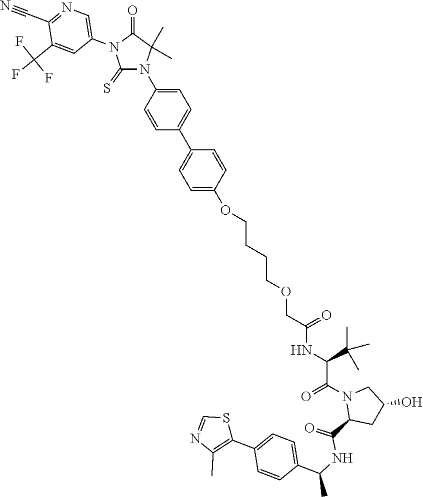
C1(=S)N(C2=CC=C(C3=CC=C(OCCCCOCC(NC(C(C)(C)C)C(N4C(C(=O)NC(C)C5=CC=C(C6=C(C)N=CS6)C=C5)CC(O)C4)=O)=O)C=C3)C=C2)C(C)(C)C(=O)N1C1=CN=C(C#N)C(C(F)(F)F)=C1
